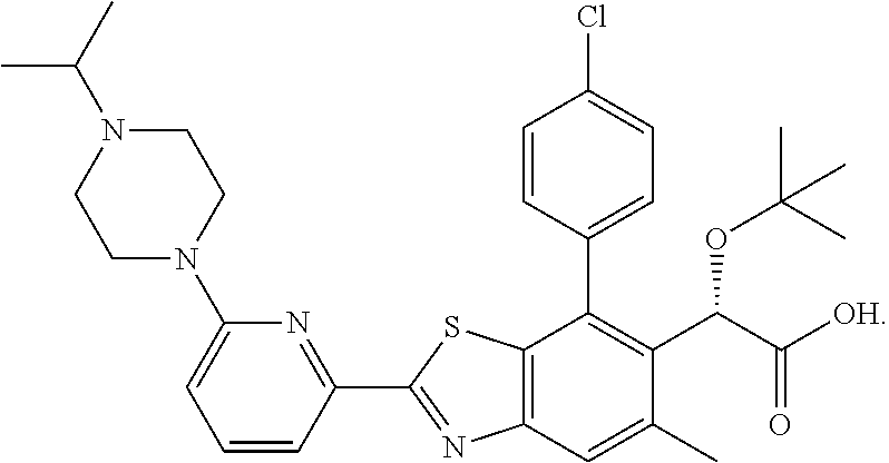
C12=C(C=C(C)C(C(C([OH])=O)OC(C)(C)C)=C1C1=CC=C(Cl)C=C1)N=C(C1=NC(N3CCN(C(C)C)CC3)=CC=C1)S2
